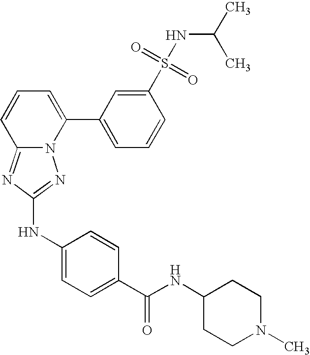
C12=NC(NC3=CC=C(C(NC4CCN(C)CC4)=O)C=C3)=NN1C(C1=CC=CC(S(=O)(=O)NC(C)C)=C1)=CC=C2
